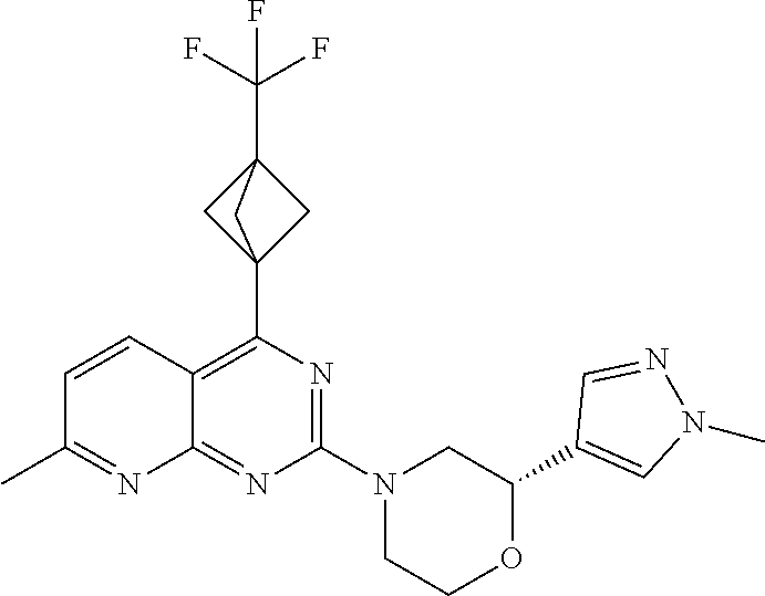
C1(C2=CN(C)N=C2)OCCN(C2=NC(C34CC(C(F)(F)F)(C3)C4)=C3C(=N2)N=C(C)C=C3)C1
